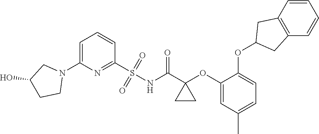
C1=C(N2CC(O)CC2)N=C(S(NC(C2(OC3=CC(C)=CC=C3OC3CC4=C(C3)C=CC=C4)CC2)=O)(=O)=O)C=C1
